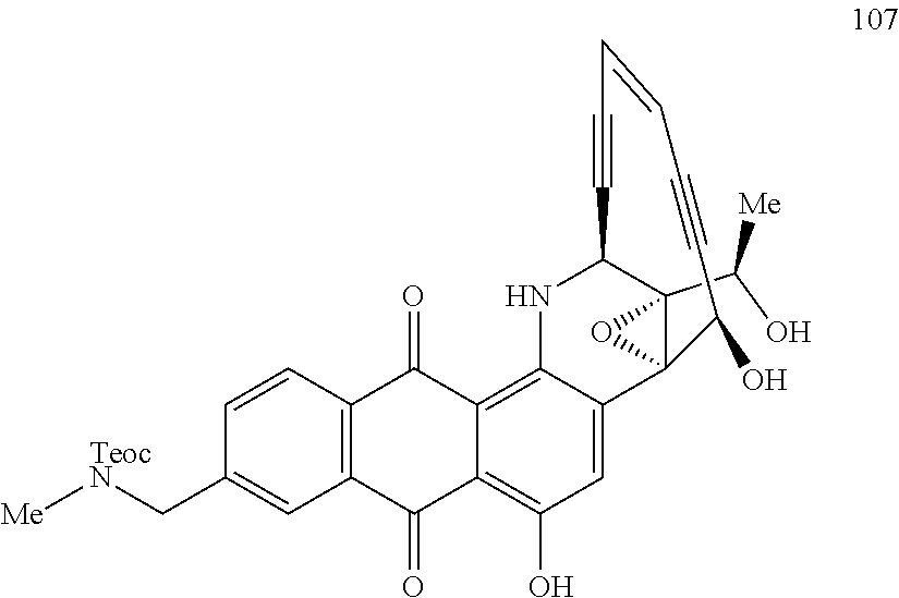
C12(C(O)[Me])C3(C4=CC(O)=C5C(=O)C6=C(C(=O)C5=C4NC1C#CC=CC#CC3O)C=CC(C[TeocN][Me])=C6)O2
